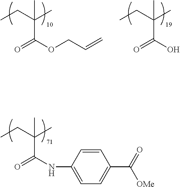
O=C(OCC=C)C(CC)(C)C.O=C(O)C(CC)(C)C.O=C(NC1=CC=C(C(=O)[OMe])C=C1)C(CC)(C)C
